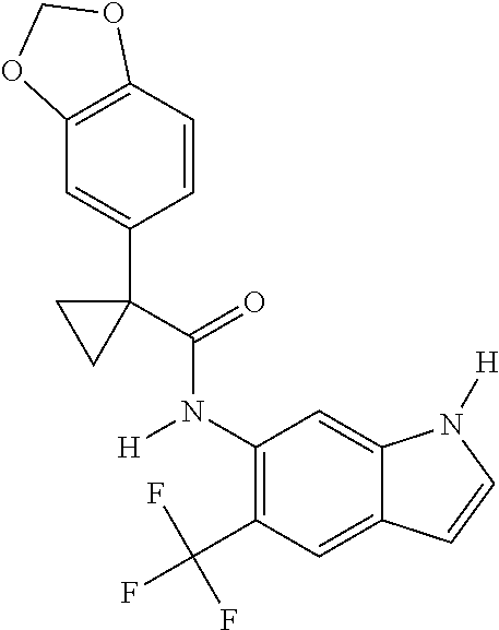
C1(C(F)(F)F)=C(N([H])C(=O)C2(C3=CC4=C(C=C3)OCO4)CC2)C=C2C(=C1)C=CN2[H]
